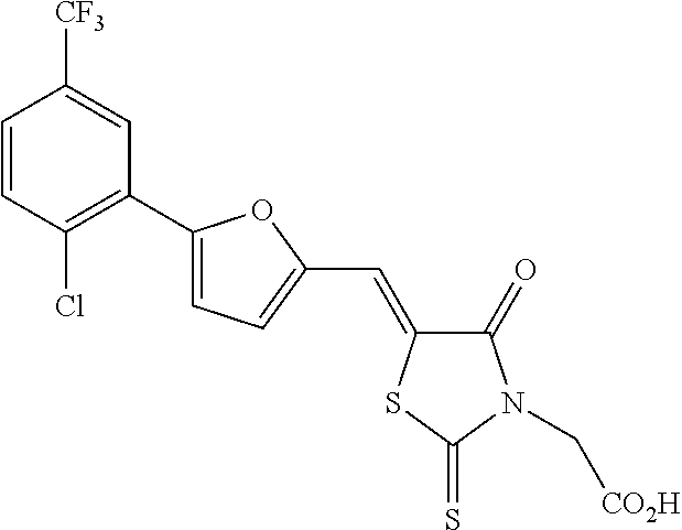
C1(=O)C(=CC2=CC=C(C3=C(Cl)C=CC([CF3])=C3)O2)SC(=S)N1C[CO2H]
